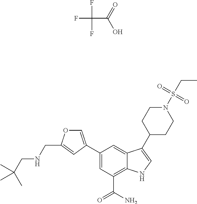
FC(F)(F)C(O)=O.C1=C(C2=CC(C(N)=O)=C3C(=C2)C(C2CCN(S(CC)(=O)=O)CC2)=CN3)C=C(CNCC(C)(C)C)O1
